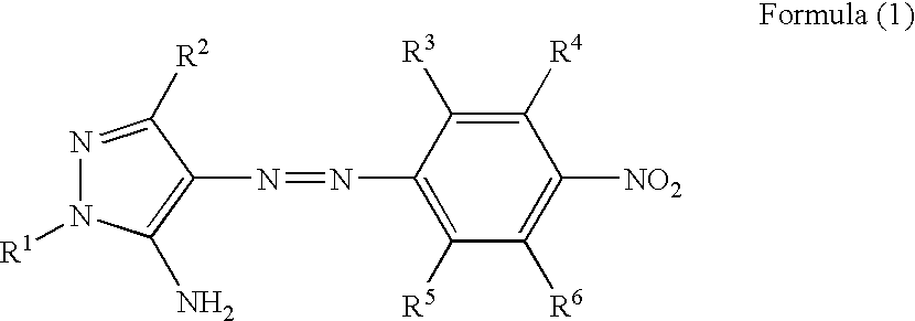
N1=C([R2])C(N=NC2=C([R5])C([R6])=C([NO2])C([R4])=C2[R3])=C(N)N1[R1]
